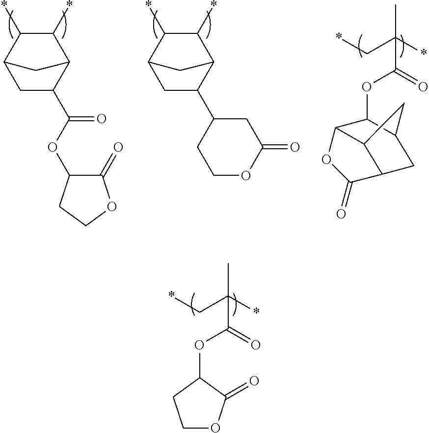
CC(*)(C*)C(=O)OC1CCOC1=O.CC(*)(C*)C(=O)OC1C2CC3C(C2)C1OC3=O.C1C(C(OC2C(=O)OCC2)=O)C2C(*)C(*)C1C2.C1C(C2CCOC(=O)C2)C2C(*)C(*)C1C2
